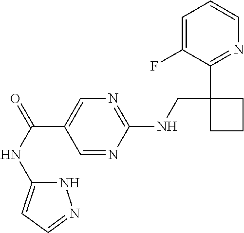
C1(NCC2(C3=NC=CC=C3F)CCC2)=NC=C(C(=O)NC2=CC=NN2)C=N1
